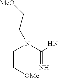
N(C(N)=N)(CC[OMe])CC[MeO]
